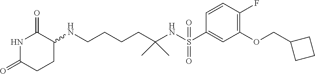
N1C(=O)CCC(NCCCCC(NS(C2=CC(OCC3CCC3)=C(F)C=C2)(=O)=O)(C)C)C1=O
